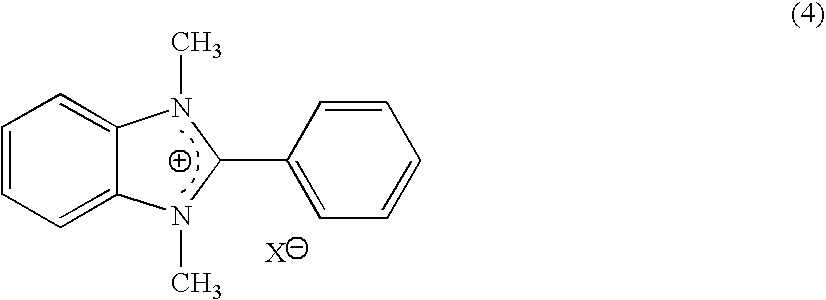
C1=CC=C2C(=C1)N(C)C(C1=CC=CC=C1)N2C
